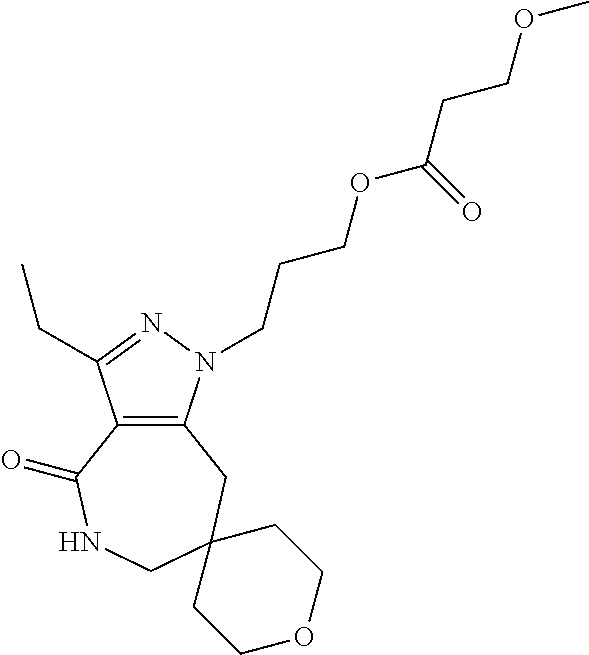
C12=C(N(CCCOC(CCOC)=O)N=C1CC)CC1(CNC2=O)CCOCC1
